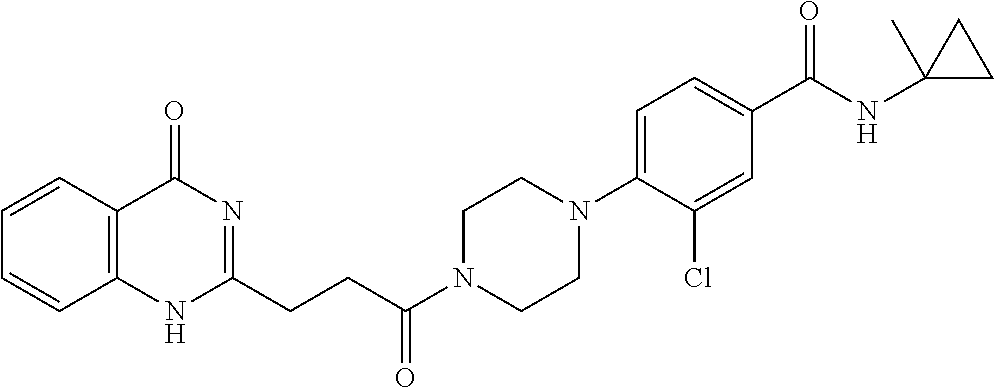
C1=CC2=C(C=C1)NC(CCC(N1CCN(C3=CC=C(C(NC4(C)CC4)=O)C=C3Cl)CC1)=O)=NC2=O
